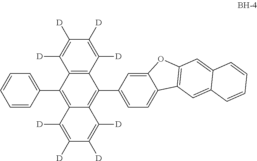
C12=C(C([D])=C([D])C([D])=C1[D])C(C1=CC=C3C(=C1)OC1=C3C=C3C(=C1)C=CC=C3)=C1C(=C2C2=CC=CC=C2)C([D])=C([D])C([D])=C1[D]
